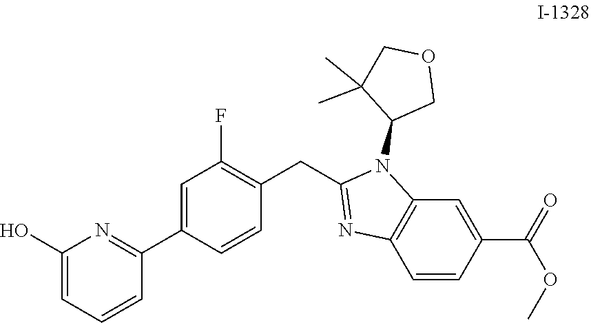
C12=C(N(C3C(C)(C)COC3)C(CC3=C(F)C=C(C4=NC(O)=CC=C4)C=C3)=N1)C=C(C(=O)OC)C=C2
